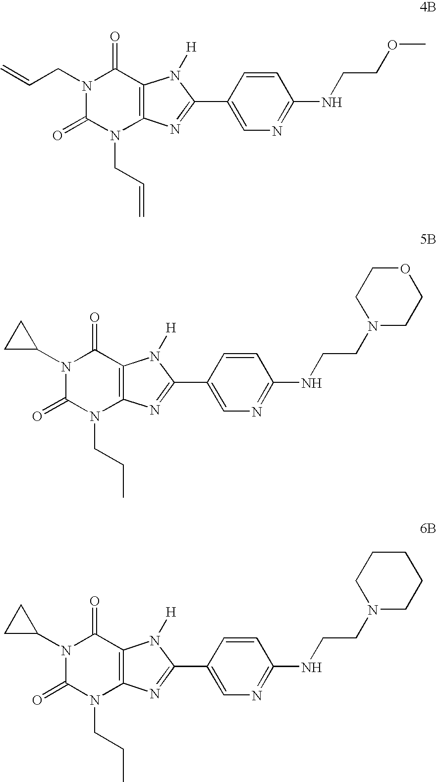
C(N1C(=O)N(CC=C)C2=C(C1=O)N([H])C(C1=CN=C(NCCOC)C=C1)=N2)C=C.N1(C2CC2)C(=O)N(CCC)C2=C(C1=O)N([H])C(C1=CN=C(NCCN3CCOCC3)C=C1)=N2.N1(C2CC2)C(=O)N(CCC)C2=C(C1=O)N([H])C(C1=CN=C(NCCN3CCCCC3)C=C1)=N2
